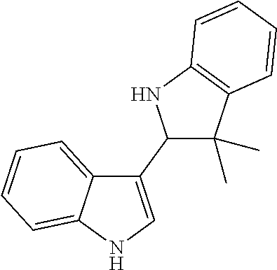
C1(C2=CNC3=CC=CC=C23)C(C)(C)C2=C(N1)C=CC=C2
